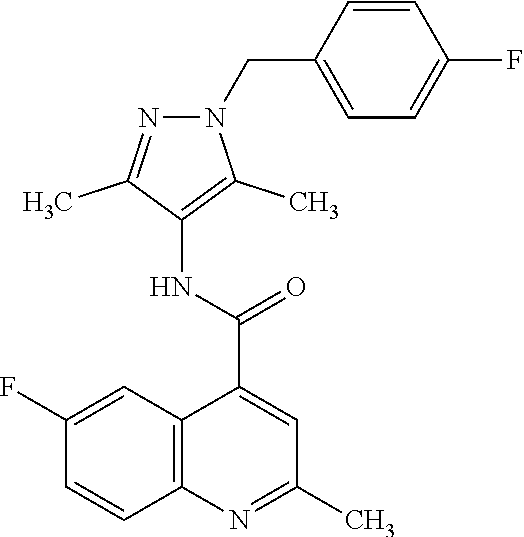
N1=C(C)C(NC(C2=CC(C)=NC3=C2C=C(F)C=C3)=O)=C(C)N1CC1=CC=C(F)C=C1
